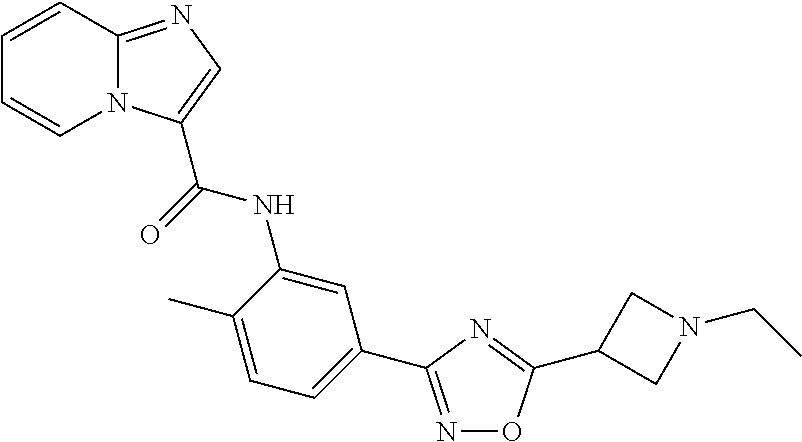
C1=CC2=NC=C(C(=O)NC3=CC(C4=NOC(C5CN(CC)C5)=N4)=CC=C3C)N2C=C1
